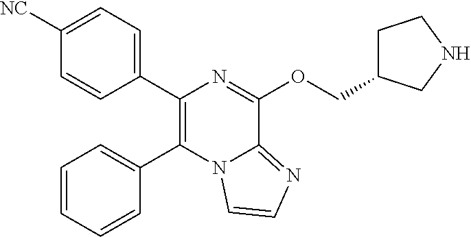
C1=CC=CC(C2=C(C3=CC=C([NC])C=C3)N=C(OCC3CCNC3)C3=NC=CN23)=C1
